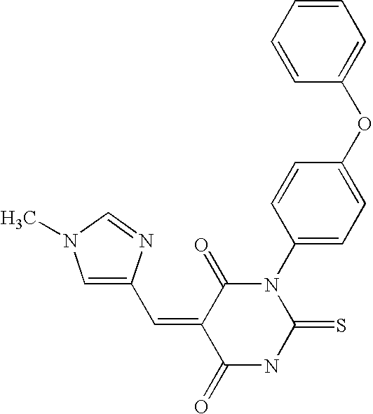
C1=CC=CC(OC2=CC=C(N3C(=O)C(=CC4=CN(C)C=N4)C(=O)NC3=S)C=C2)=C1
